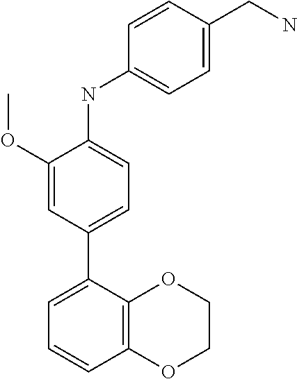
C1(OC)=CC(C2=CC=CC3=C2OCCO3)=CC=C1NC1=CC=C(CN)C=C1
